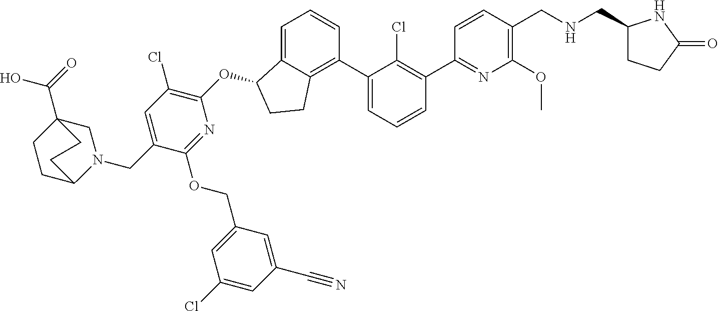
O(C1C2=CC=CC(C3=CC=CC(C4=NC(OC)=C(CNCC5CCC(=O)N5)C=C4)=C3Cl)=C2CC1)C1=C(Cl)C=C(CN2CC3(C(=O)O)CCC2CC3)C(OCC2=CC(Cl)=CC(C#N)=C2)=N1
